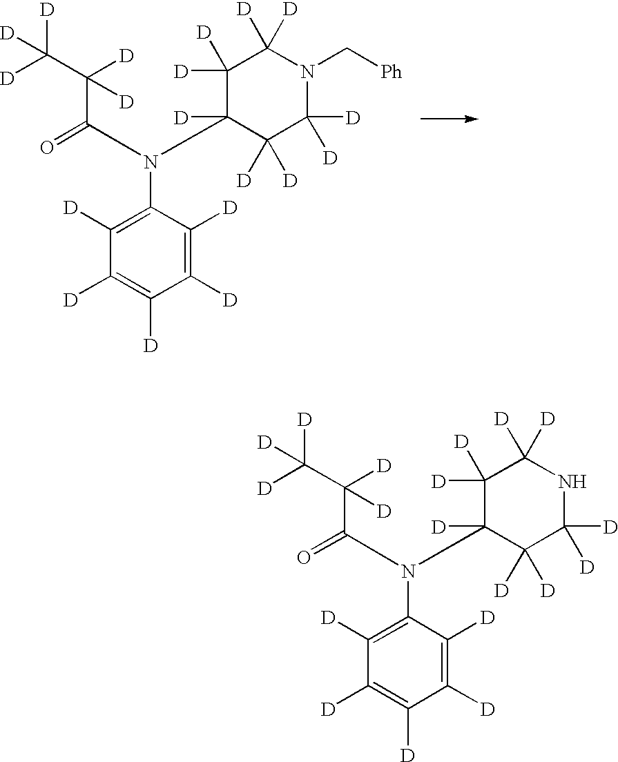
C1([D])([D])C([D])(N(C(C(C([D])([D])[D])([D])[D])=O)C2=C([D])C([D])=C([D])C([D])=C2[D])C([D])([D])C([D])([D])N(C[Ph])C1([D])[D].C1([D])([D])C([D])(N(C(C(C([D])([D])[D])([D])[D])=O)C2=C([D])C([D])=C([D])C([D])=C2[D])C([D])([D])C([D])([D])NC1([D])[D]
